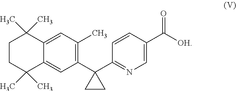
C12=CC(C)=C(C3(C4=NC=C(C([OH])=O)C=C4)CC3)C=C1C(C)(C)CCC2(C)C
